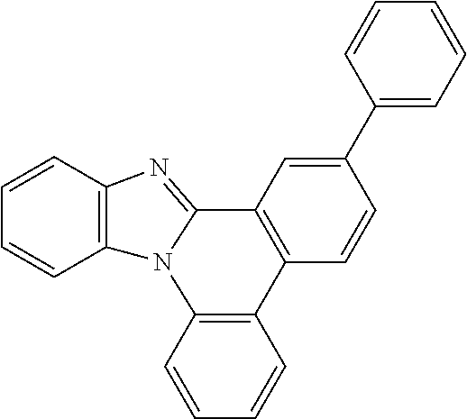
C1=CC2=C(C=C1)N1C(=NC3=C1C=CC=C3)C1=C2C=CC(C2=CC=CC=C2)=C1
